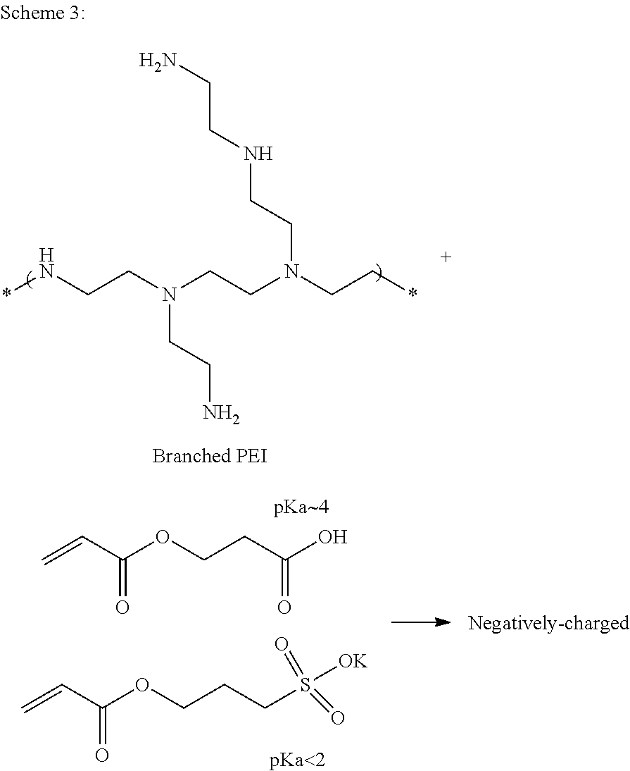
*NCCN(CCN(CC*)CCNCCN)CCN.C=CC(OCCCS([OK])(=O)=O)=O.C=CC(OCCC(O)=O)=O
